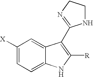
C1([X])=CC=C2C(=C1)C(C1=NCCN1)=C([R])N2
